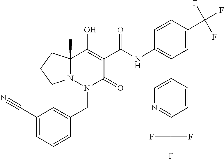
C1(C#N)=CC=CC(CN2C(=O)C(C(=O)NC3=C(C4=CN=C(C(F)(F)F)C=C4)C=C(C(F)(F)F)C=C3)=C(O)C3(C)N2CCC3)=C1
